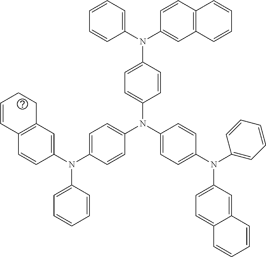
C1=CC(N(C2=CC=CC=C2)C2=CC3=C(C=C2)C=CC=C3)=CC=C1N(C1=CC=C(N(C2=CC=CC=C2)C2=CC=C3C(=C2)C=CC=C3)C=C1)C1=CC=C(N(C2=CC3=C(C=C2)C=CCC3)C2=CC=CC=C2)C=C1
